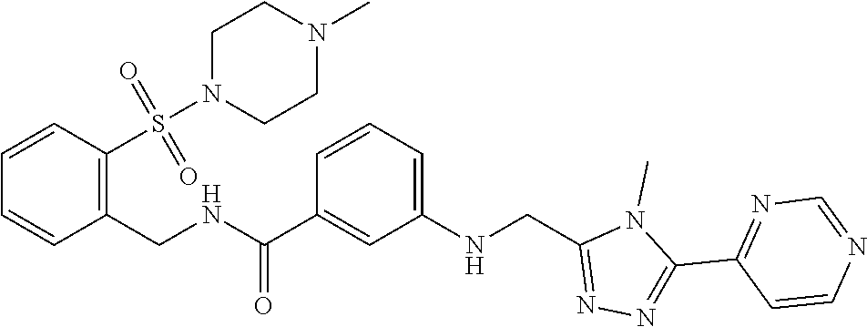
N1=CN=C(C2=NN=C(CNC3=CC=CC(C(NCC4=C(S(N5CCN(C)CC5)(=O)=O)C=CC=C4)=O)=C3)N2C)C=C1
